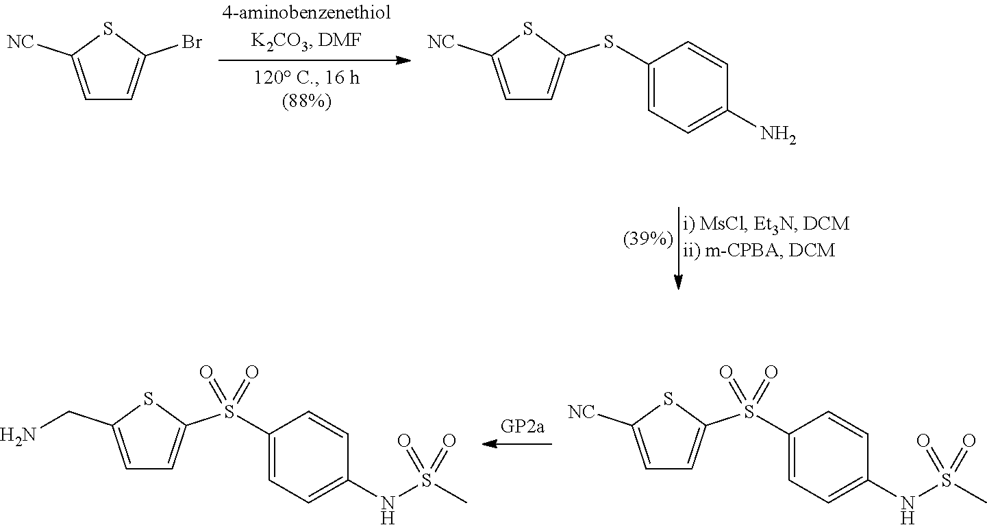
C1=C([NC])SC(S(C2=CC=C(NS(C)(=O)=O)C=C2)(=O)=O)=C1.C1=C(CN)SC(S(C2=CC=C(NS(C)(=O)=O)C=C2)(=O)=O)=C1.C1=C([NC])SC(Br)=C1.C1=C([NC])SC(SC2=CC=C(N)C=C2)=C1
